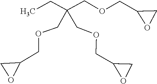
C1(COCC(COCC2CO2)(CC)COCC2OC2)CO1
